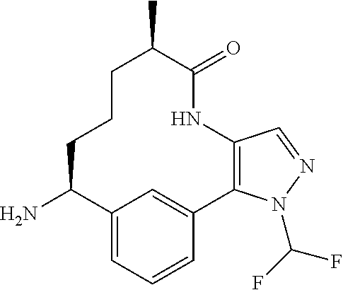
C12=C(N(C(F)F)N=C1)C1=CC(=CC=C1)C(N)CCCC(C)C(=O)N2
